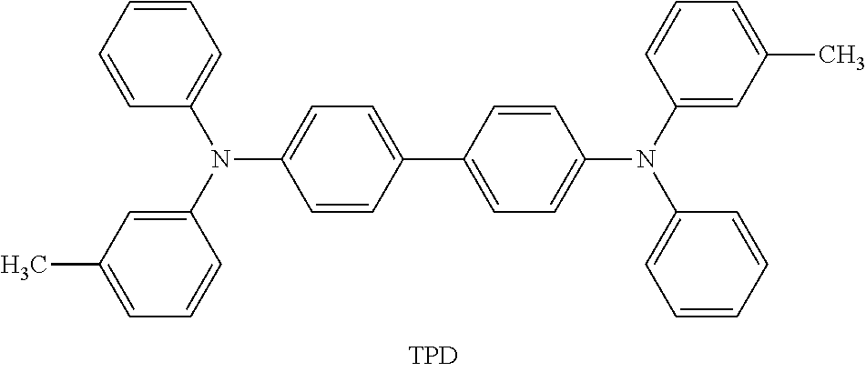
C1(C2=CC=C(N(C3=CC(C)=CC=C3)C3=CC=CC=C3)C=C2)=CC=C(N(C2=CC(C)=CC=C2)C2=CC=CC=C2)C=C1
